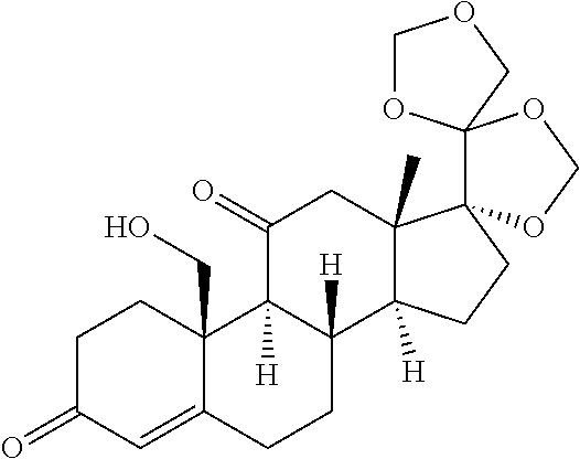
C1(=O)C=C2C(CO)(CC1)C1([H])C([H])(CC2)C2([H])C(C)(CC1=O)C1(CC2)OCOC12OCOC2
